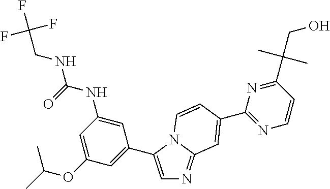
C1=C(OC(C)C)C=C(C2=CN=C3N2C=CC(C2=NC=CC(C(CO)(C)C)=N2)=C3)C=C1NC(=O)NCC(F)(F)F
